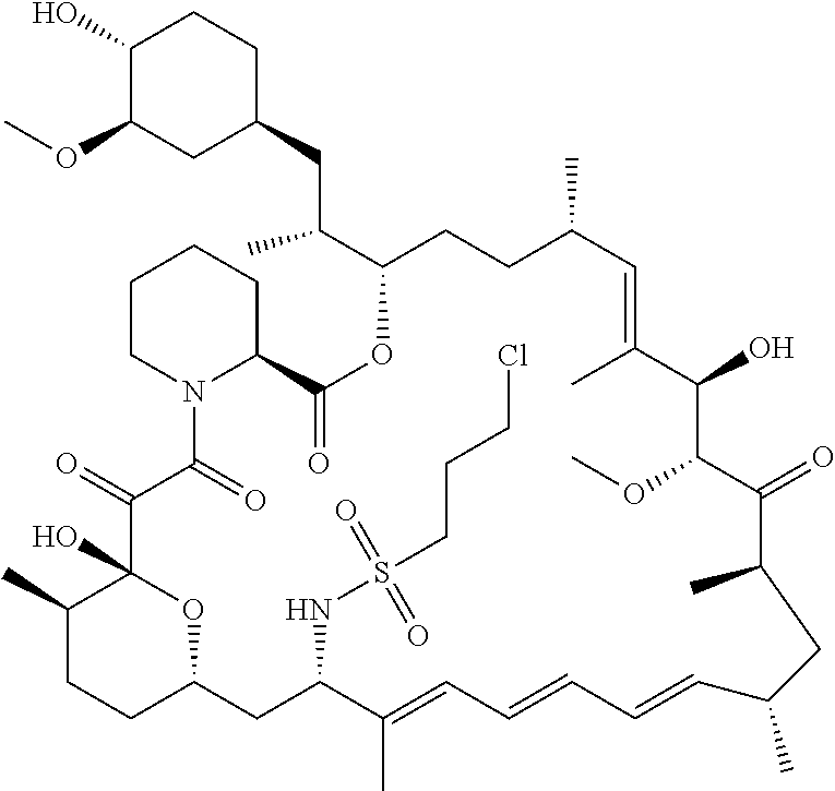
C1(C)CCC2OC1(O)C(=O)C(=O)N1C(CCCC1)C(=O)OC(C(CC1CCC(O)C(OC)C1)C)CCC(C)C=C(C)C(O)C(OC)C(=O)C(C)CC(C)C=CC=CC=C(C)C(NS(CCCCl)(=O)=O)C2
